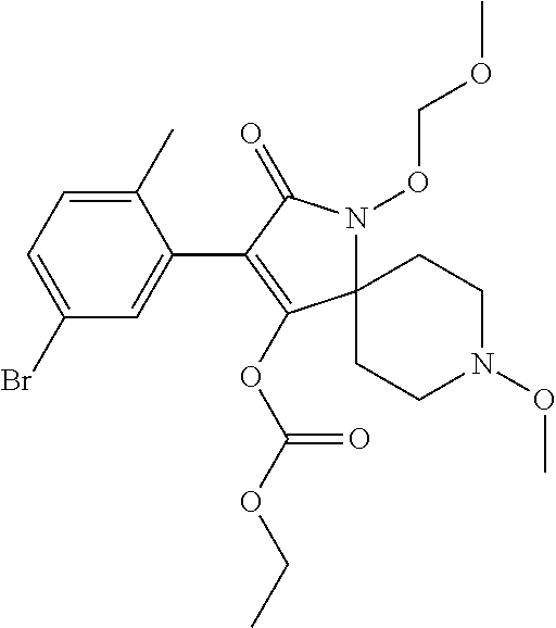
C12(N(OCOC)C(=O)C(C3=CC(Br)=CC=C3C)=C1OC(OCC)=O)CCN(OC)CC2
